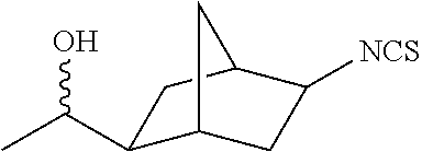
C1(C(O)C)C2CC([NCS])C(C1)C2
